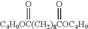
[C4H9OC(CH2)8COC4H9](=O)=O
